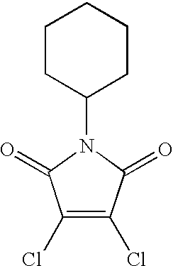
C1(Cl)=C(Cl)C(=O)N(C2CCCCC2)C1=O
